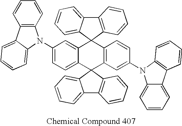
C12=CC(N3C4=C(C5=CC=CC=C53)C=CC=C4)=CC=C1C1(C3=C(C=CC(N4C5=CC=CC=C5C5=C4C=CC=C5)=C3)C23C2=CC=CC=C2C2=C3C=CC=C2)C2=C(C3=CC=CC=C31)C=CC=C2
